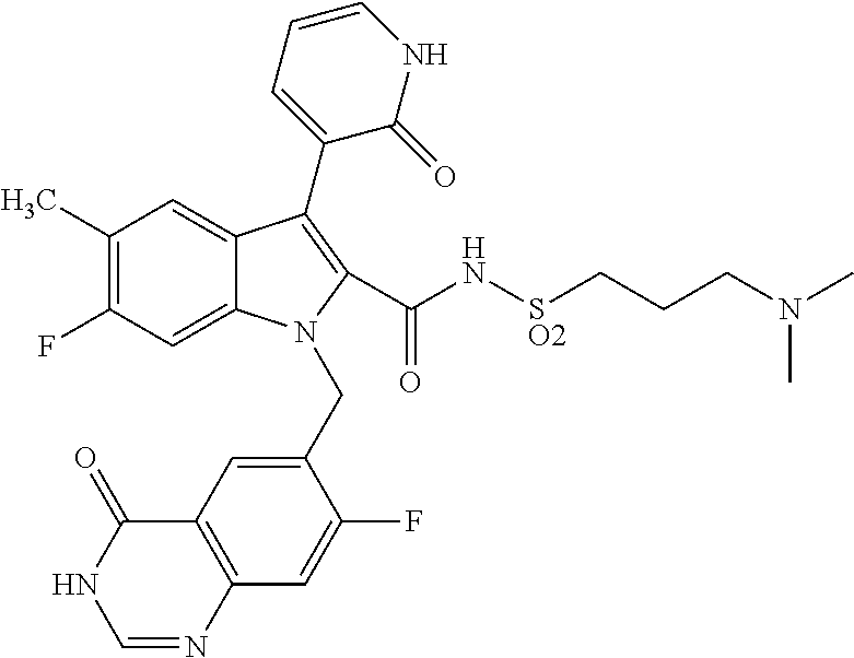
C12=CC(F)=C(C)C=C1C(C1=CC=CNC1=O)=C(C(=O)N[SO2]CCCN(C)C)N2CC1=CC2=C(C=C1F)N=CNC2=O
